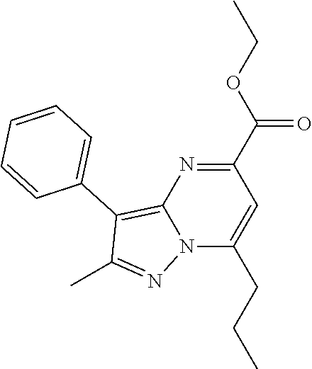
N12C(CCC)=CC(C(OCC)=O)=NC1=C(C1=CC=CC=C1)C(C)=N2
